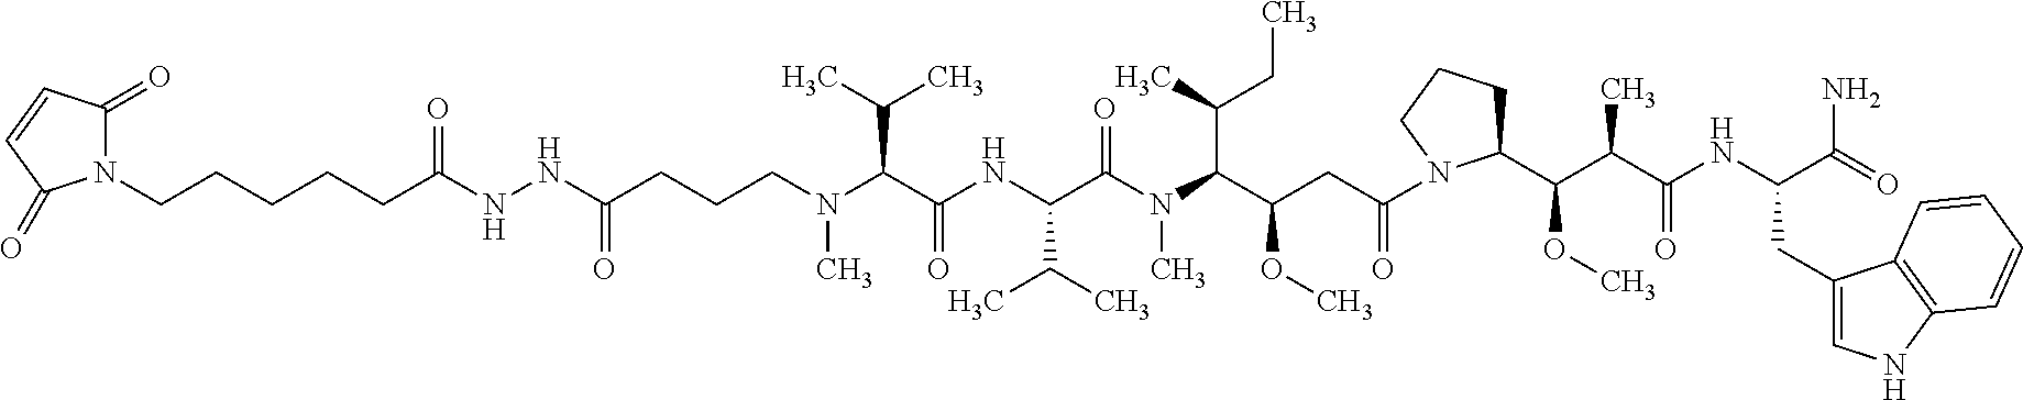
C(CCCN(C(C(NC(C(N(C(C(CC(=O)N1C(C(C(C(NC(CC2=CNC3=C2C=CC=C3)C(N)=O)=O)C)OC)CCC1)OC)C(C)CC)C)=O)C(C)C)=O)C(C)C)C)(NNC(CCCCCN1C(=O)C=CC1=O)=O)=O
